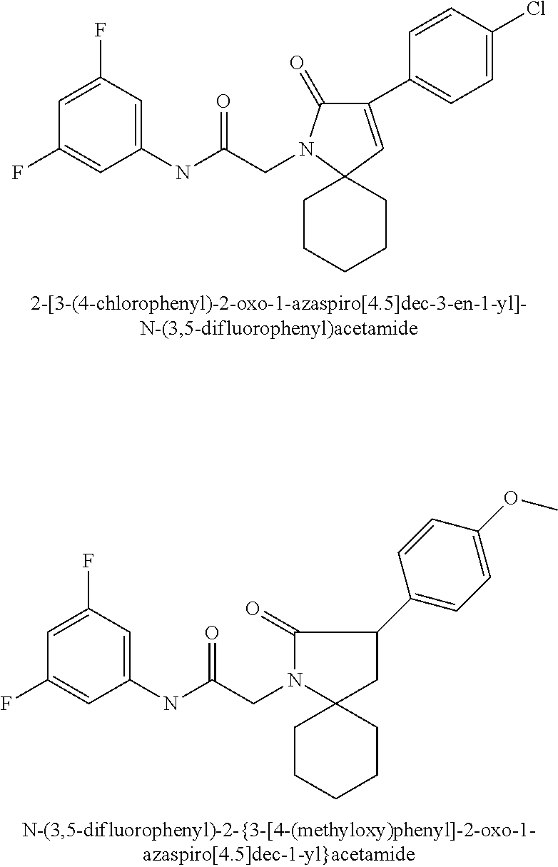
C1(NC(=O)CN2C(=O)C(C3=CC=C(Cl)C=C3)=CC23CCCCC3)=CC(F)=CC(F)=C1.C1(NC(=O)CN2C(=O)C(C3=CC=C(OC)C=C3)CC23CCCCC3)=CC(F)=CC(F)=C1
